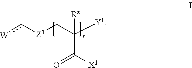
[W1]c[Z1]CC([Y1])(C([X1])=O)[Rx]
